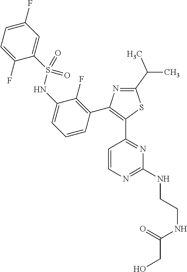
N1=C(C(C)C)SC(C2=NC(NCCNC(CO)=O)=NC=C2)=C1C1=C(F)C(NS(C2=CC(F)=CC=C2F)(=O)=O)=CC=C1
